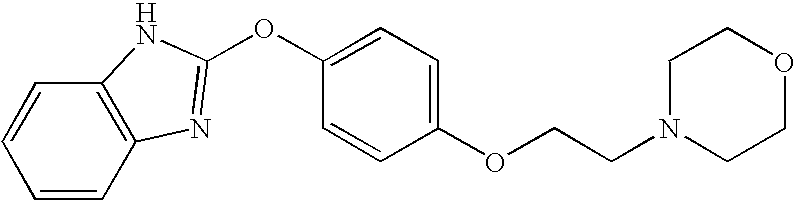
C1=CC2=C(C=C1)NC(OC1=CC=C(OCCN3CCOCC3)C=C1)=N2
